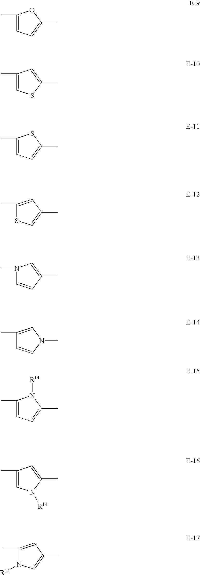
C1(C)=CC=C(C)O1.C1(C)=CSC(C)=C1.C1(C)=CC=C(C)S1.C1(C)=CC(C)=CS1.N1(C)C=CC(C)=C1.C1(C)=CN(C)C=C1.C1(C)=CC=C(C)N1[R14].C1(C)=CN([R14])C(C)=C1.C1(C)=CC(C)=CN1[R14]
